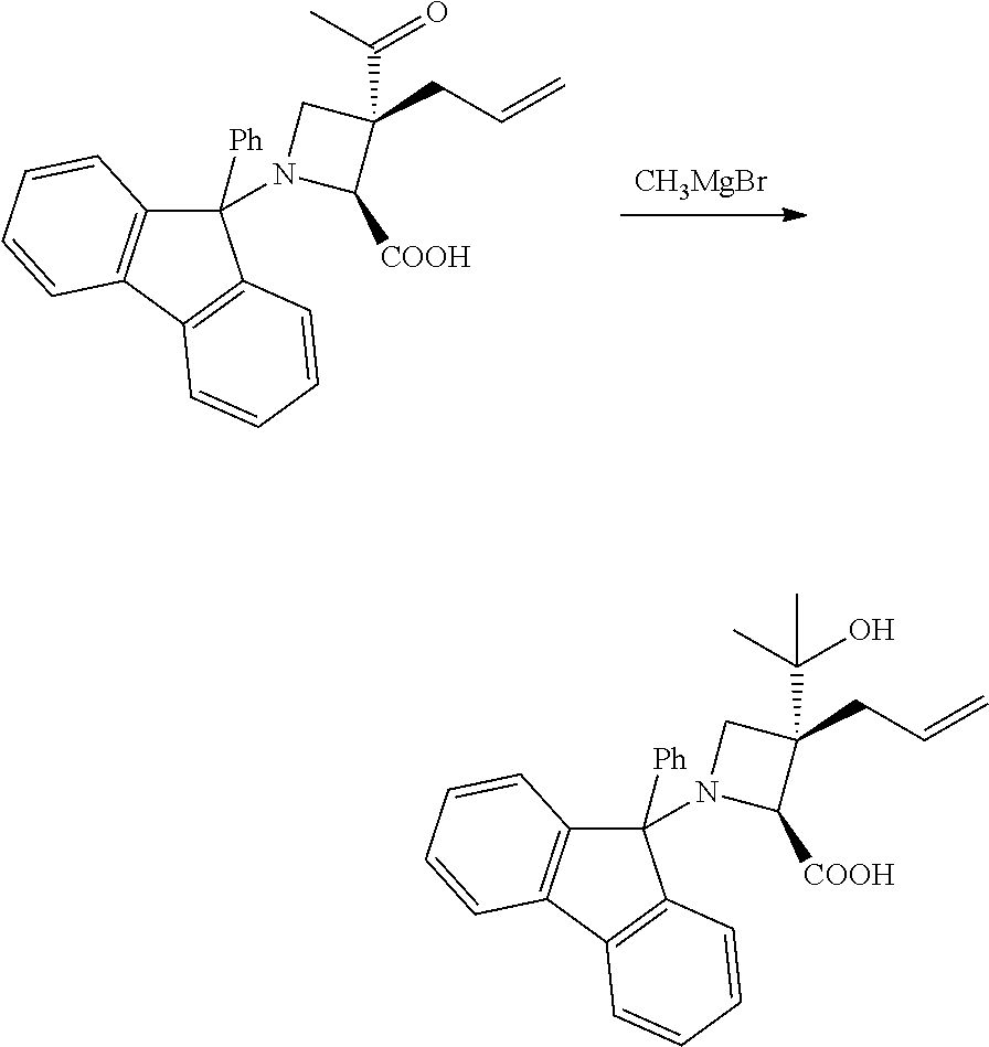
[CH3MgBr].C1([Ph])(N2CC(CC=C)(C(=O)C)C2[COOH])C2=C(C3=C1C=CC=C3)C=CC=C2.C1([Ph])(N2CC(CC=C)(C(O)(C)C)C2[COOH])C2=C(C3=C1C=CC=C3)C=CC=C2
